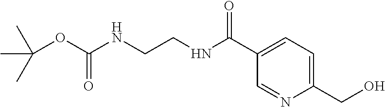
C(OC(NCCNC(C1=CC=C(CO)N=C1)=O)=O)(C)(C)C
